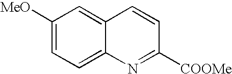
C1([MeO])=CC=C2C(=C1)C=CC([COOMe])=N2
